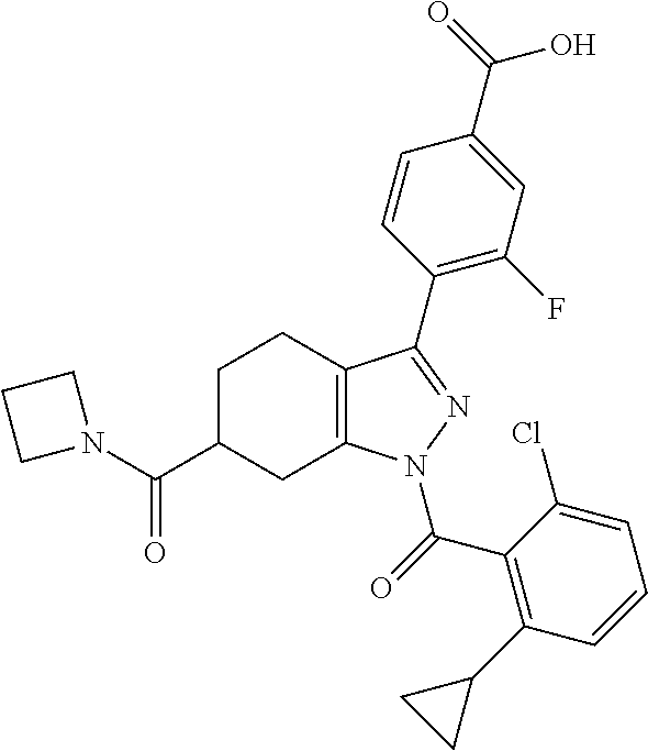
C12=C(N(C(C3=C(C4CC4)C=CC=C3Cl)=O)N=C1C1=C(F)C=C(C(O)=O)C=C1)CC(C(N1CCC1)=O)CC2
